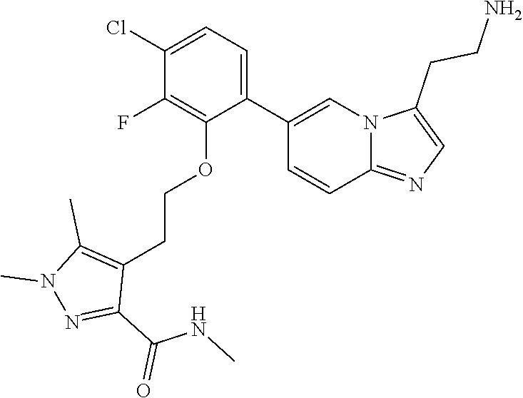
C1(Cl)=CC=C(C2=CN3C(=NC=C3CCN)C=C2)C(OCCC2=C(C)N(C)N=C2C(=O)NC)=C1F
